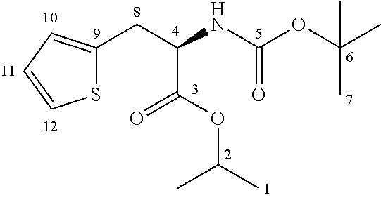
S1C(CC(NC(OC(C)(C)C)=O)C(OC(C)C)=O)=CC=C1
